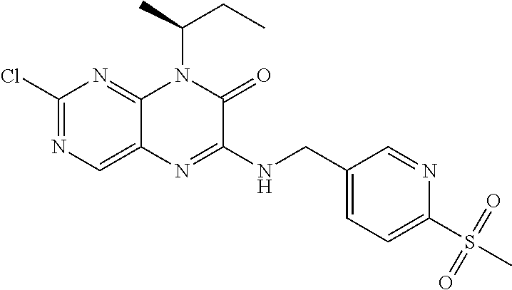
C1(Cl)=NC=C2C(=N1)N(C(CC)C)C(=O)C(NCC1=CC=C(S(C)(=O)=O)N=C1)=N2
